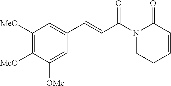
C1([MeO])=C([MeO])C([OMe])=CC(C=CC(N2CCC=CC2=O)=O)=C1
